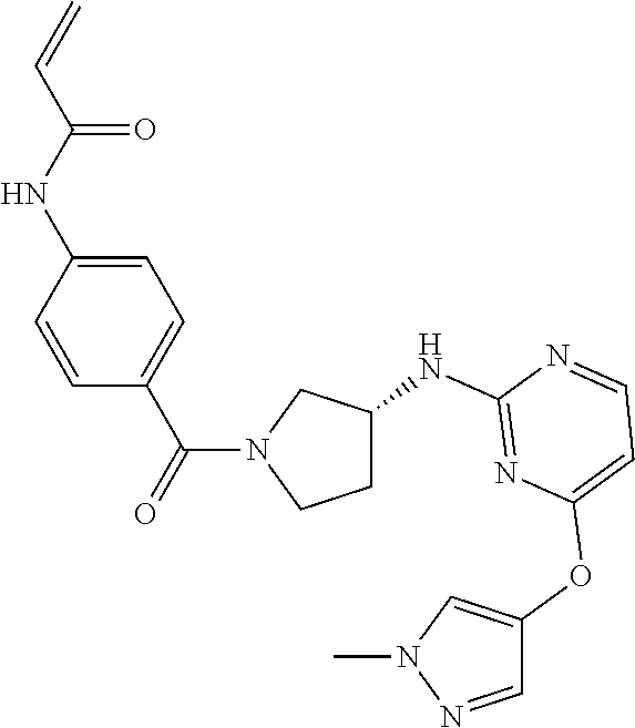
C1=CC(NC(C=C)=O)=CC=C1C(=O)N1CCC(NC2=NC(OC3=CN(C)N=C3)=CC=N2)C1
